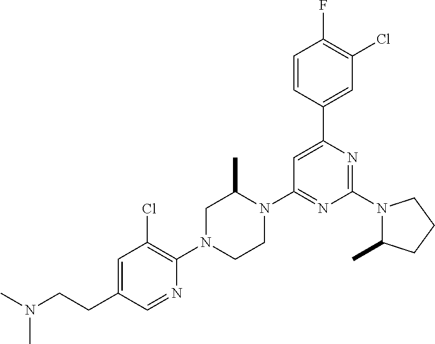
N1(C2=NC(C3=CC(Cl)=C(F)C=C3)=CC(N3C(C)CN(C4=C(Cl)C=C(CCN(C)C)C=N4)CC3)=N2)C(C)CCC1
